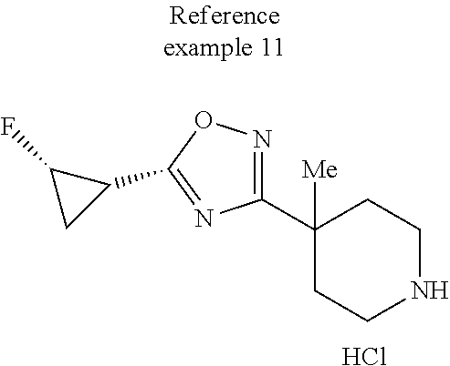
C1(C2([Me])CCNCC2)=NOC(C2C(F)C2)=N1.Cl
